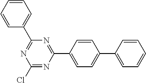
C1=CC=CC=C1C1=NC(Cl)=NC(C2=CC=C(C3=CC=CC=C3)C=C2)=N1
